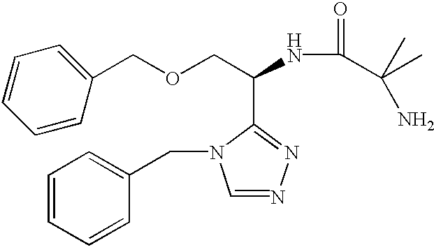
C1=CC=CC(CN2C=NN=C2C(NC(C(C)(C)N)=O)COCC2=CC=CC=C2)=C1
